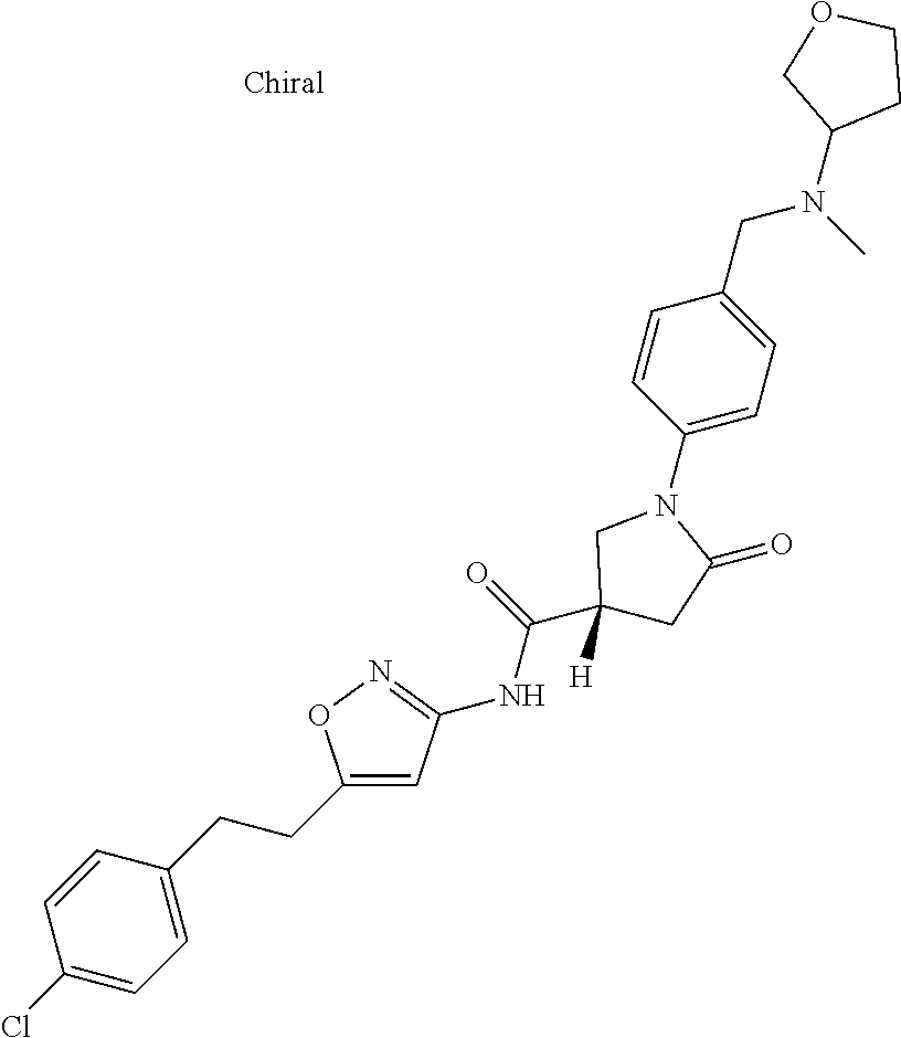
C1=C(CCC2=CC(NC(C3([H])CC(=O)N(C4=CC=C(CN(C)C5CCOC5)C=C4)C3)=O)=NO2)C=CC(Cl)=C1
